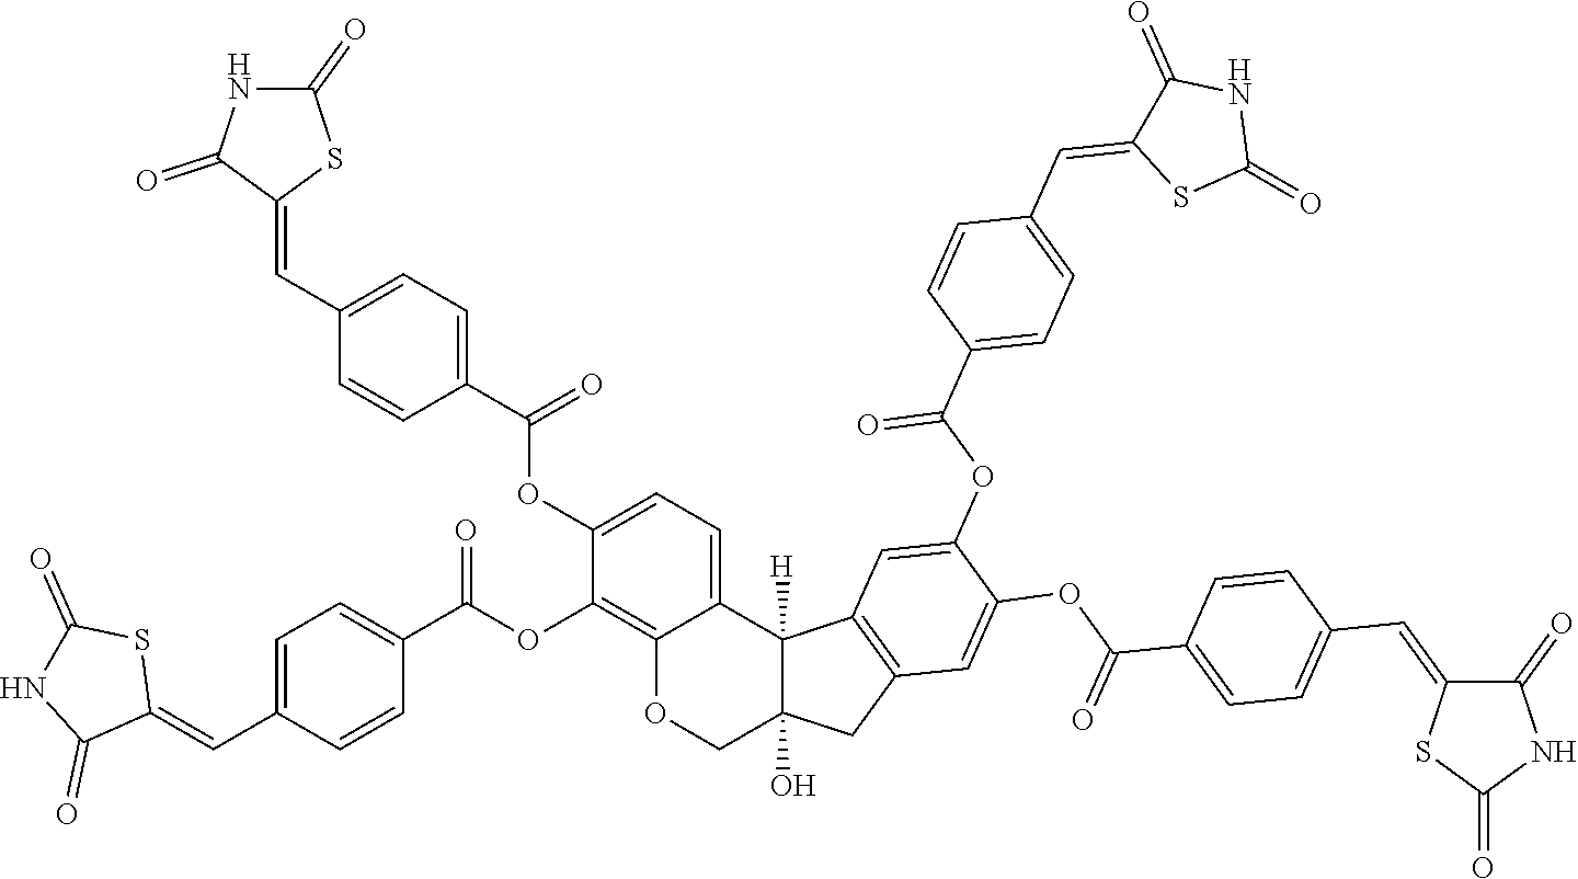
C12=C(OC(C3=CC=C(C=C4SC(=O)NC4=O)C=C3)=O)C(OC(C3=CC=C(C=C4SC(=O)NC4=O)C=C3)=O)=CC=C1C1([H])C(O)(CO2)CC2=C1C=C(OC(C1=CC=C(C=C3SC(=O)NC3=O)C=C1)=O)C(OC(C1=CC=C(C=C3SC(=O)NC3=O)C=C1)=O)=C2
